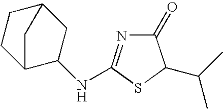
C1(=O)N=C(NC2C3CCC(C2)C3)SC1C(C)C
